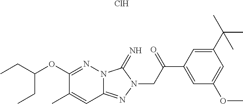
C(OC1=NN2C(=NN(CC(C3=CC(OC)=CC(C(C)(C)C)=C3)=O)C2=N)C=C1C)(CC)CC.Cl
